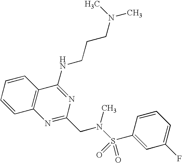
C1=CC=CC2=C1N=C(CN(S(=O)(=O)C1=CC(F)=CC=C1)C)N=C2NCCCN(C)C
